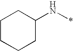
C1(N*)CCCCC1
